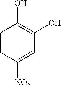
C1=CC([NO2])=CC(O)=C1O
